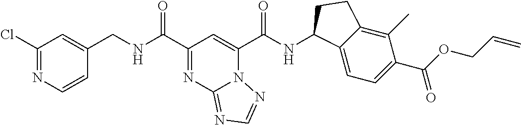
N12C(C(NC3C4=CC=C(C(OCC=C)=O)C(C)=C4CC3)=O)=CC(C(NCC3=CC(Cl)=NC=C3)=O)=NC1=NC=N2
